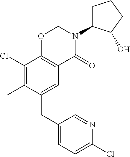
C1(CC2=CC3=C(C(Cl)=C2C)OCN(C2CCCC2O)C3=O)=CC=C(Cl)N=C1
